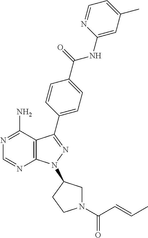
C12=C(C(N)=NC=N1)C(C1=CC=C(C(=O)NC3=CC(C)=CC=N3)C=C1)=NN2C1CN(C(=O)C=CC)CC1
